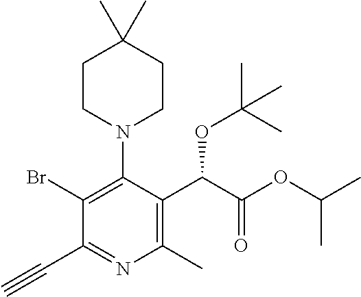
C1CN(C2=C(Br)C(C#C)=NC(C)=C2C(C(OC(C)C)=O)OC(C)(C)C)CCC1(C)C
